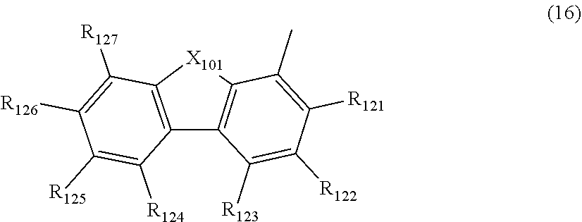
C12=C(C3=C([X101]1)C(C)=C([R121])C([R122])=C3[R123])C([R124])=C([R125])C([R126])=C2[R127]
